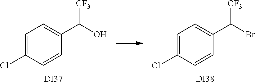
C1=C(Cl)C=CC(C(O)[CF3])=C1.[DI37].C1=C(Cl)C=CC(C(Br)[CF3])=C1.[DI38]
